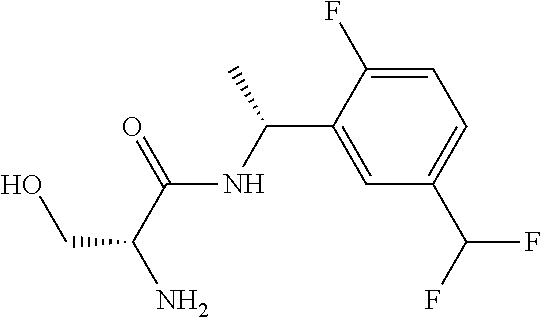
C1(F)=CC=C(C(F)F)C=C1C(NC(C(N)CO)=O)C
